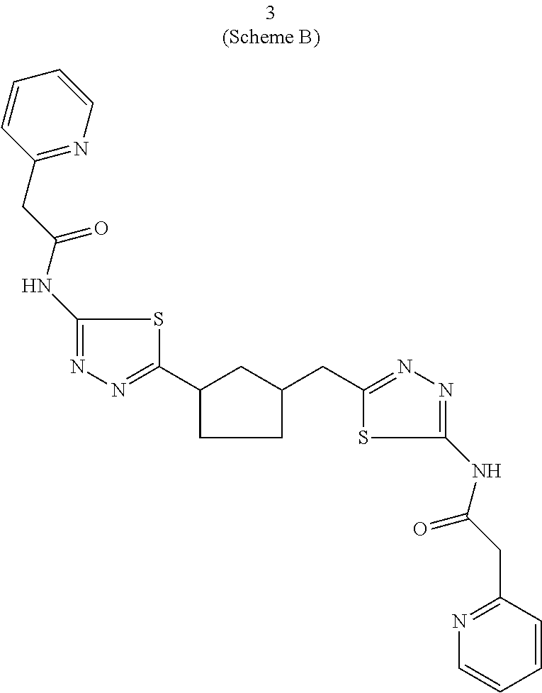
C1(C2=NN=C(NC(CC3=NC=CC=C3)=O)S2)CCC(CC2=NN=C(NC(CC3=NC=CC=C3)=O)S2)C1
